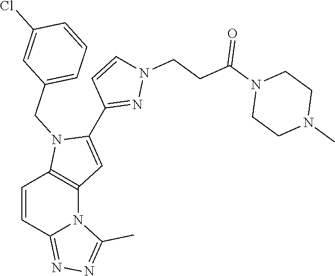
C1=CC2=NN=C(C)N2C2=C1N(CC1=CC=CC(Cl)=C1)C(C1=NN(CCC(N3CCN(C)CC3)=O)C=C1)=C2
